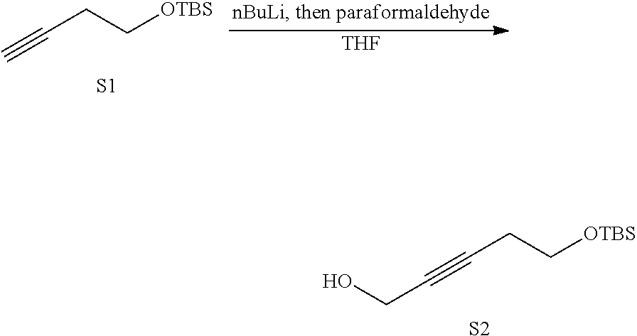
C#CCC[OTBS].[S1].[THF].C(#CCC[OTBS])CO.[S2]
